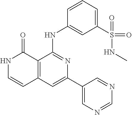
C1=CC(NC2=NC(C3=CN=CN=C3)=CC3=C2C(=O)NC=C3)=CC(S(=O)(=O)NC)=C1
